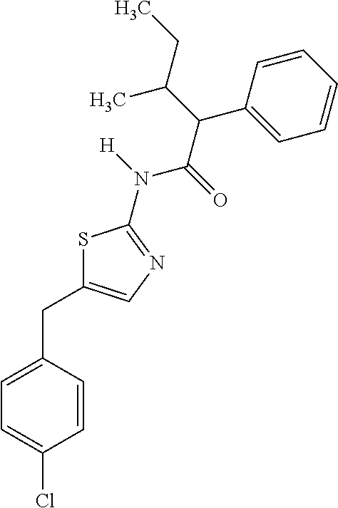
S1C(CC2=CC=C(Cl)C=C2)=CN=C1N(C(C(C1=CC=CC=C1)C(CC)C)=O)[H]
